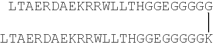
[LTAERDAEKRRWLLTHGGEGGGGGK][LTAERDAEKRRWLLTHGGEGGGGG]
